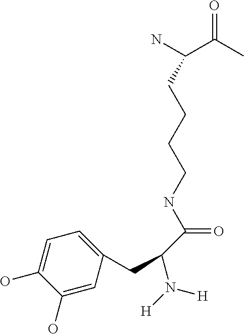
C1(O)=CC(CC(C(NCCCCC(N)C(C)=O)=O)N([H])[H])=CC=C1O
